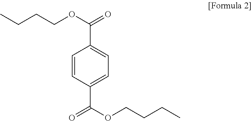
C1=CC(C(OCCCC)=O)=CC=C1C(OCCCC)=O
